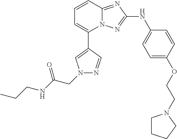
C1=CC2=NC(NC3=CC=C(OCCN4CCCC4)C=C3)=NN2C(C2=CN(CC(NCCC)=O)N=C2)=C1
